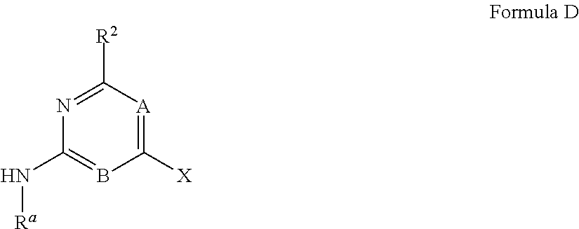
C1([X])=[A]C([R2])=NC(N[Ra])=B1
